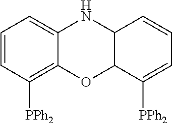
C1=CC([PPh2])=C2C(=C1)NC1C(O2)C([PPh2])=CC=C1
